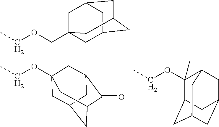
CCOC12CC3CC(C(=O)C(C1)C3)C2.C12CC3CC(CC(C3)C1(OCC)C)C2.CCOCC12CC3CC(CC(C1)C3)C2
